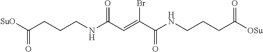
[SuO]C(CCCNC(C=C(C(NCCCC([OSu])=O)=O)Br)=O)=O
